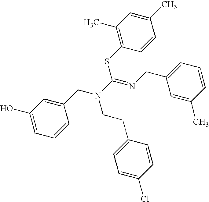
C1(O)=CC=CC(CN(C(=NCC2=CC=CC(C)=C2)SC2=C(C)C=C(C)C=C2)CCC2=CC=C(Cl)C=C2)=C1
